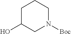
C1C(O)CN([Boc])CC1
